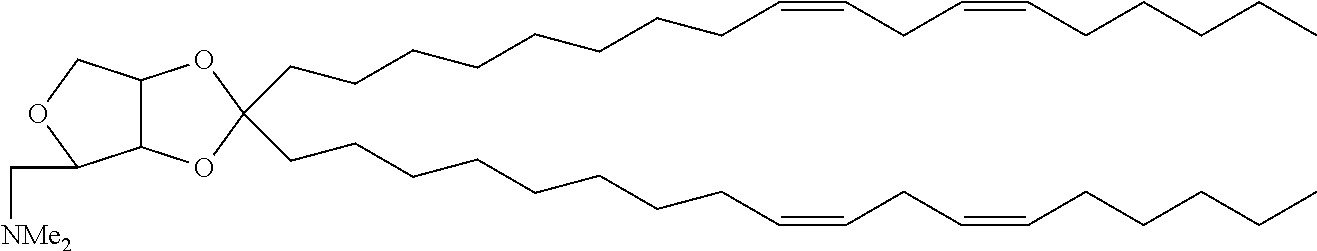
C(CCCCCCCC=CCC=CCCCCC)C1(CCCCCCCCC=CCC=CCCCCC)OC2C(O1)COC2C[NMe2]
